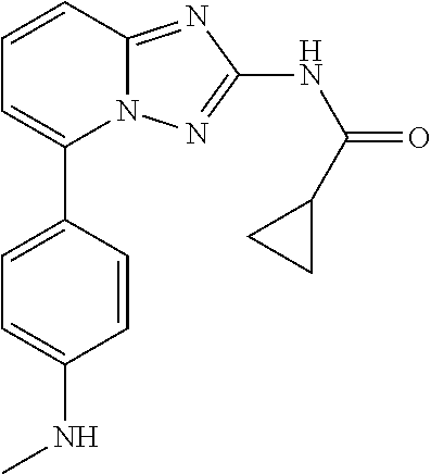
C1(C2=CC=CC3=NC(NC(=O)C4CC4)=NN23)=CC=C(NC)C=C1
